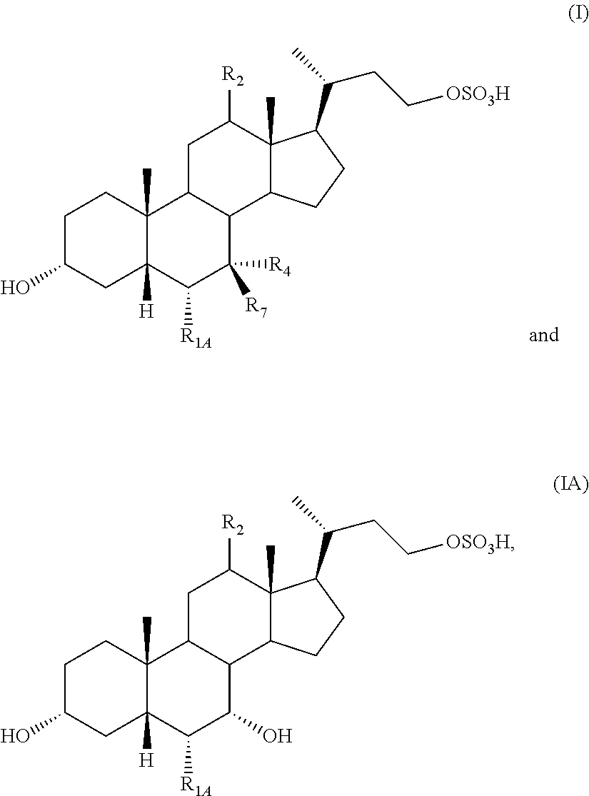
C1C(O)CC2([H])C(C)(C1)C1C(C([R4])([R7])C2[R1A])C2C(C)(C([R2])C1)C(C(C)CC[OSO3H])CC2.C1C(O)CC2([H])C(C)(C1)C1C(C(O)C2[R1A])C2C(C)(C([R2])C1)C(C(C)CC[OSO3H])CC2
